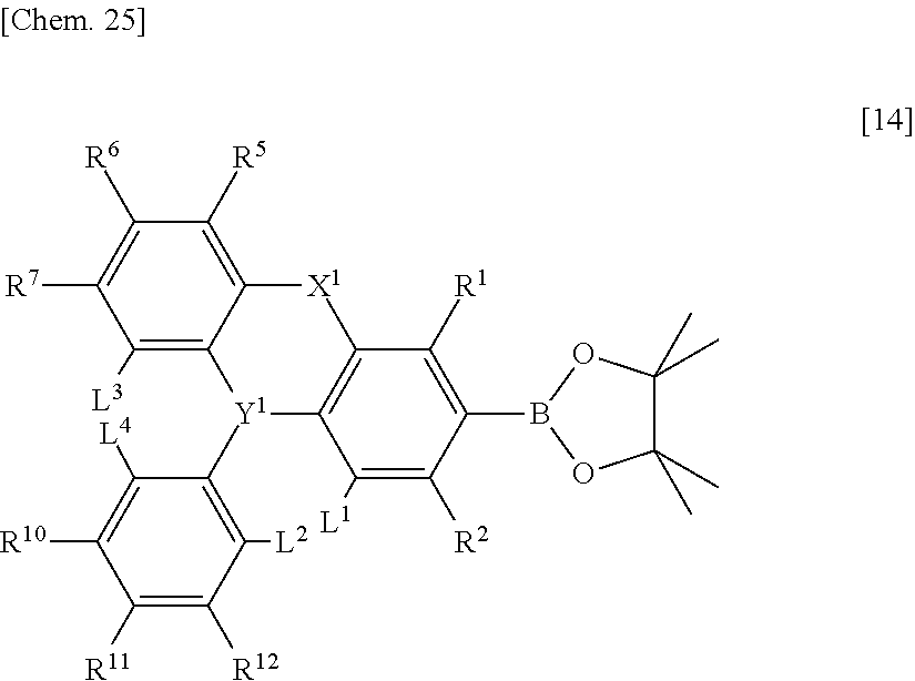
C1([R6])=C([R7])C([L3])=C2C(=C1[R5])[X1]C1=C([Y1]2C2=C([L2])C([R12])=C([R11])C([R10])=C2[L4])C([L1])=C([R2])C(B2OC(C)(C)C(C)(C)O2)=C1[R1]
